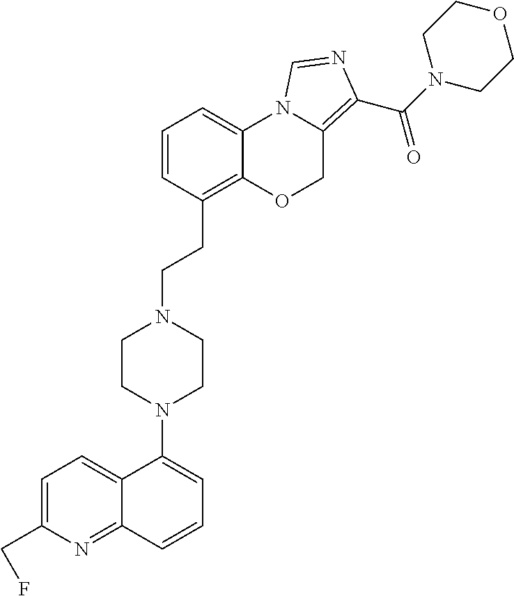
C1=C(CF)N=C2C(=C1)C(N1CCN(CCC3=C4C(=CC=C3)N3C(=C(C(N5CCOCC5)=O)N=C3)CO4)CC1)=CC=C2
